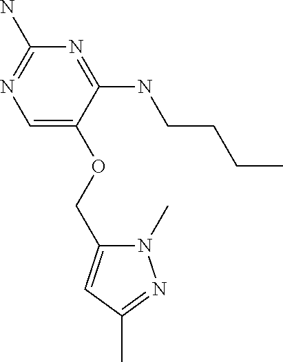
C1=C(OCC2=CC(C)=NN2C)C(NCCCC)=NC(N)=N1
